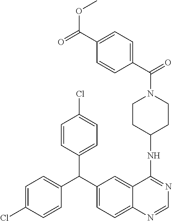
C1=CC(C(C2=CC=C3C(=C2)C(NC2CCN(C(C4=CC=C(C(=O)OC)C=C4)=O)CC2)=NC=N3)C2=CC=C(Cl)C=C2)=CC=C1Cl
